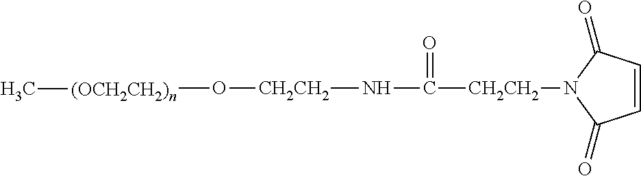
N(C([CH2CH2]N1C(=O)C=CC1=O)=O)[CH2CH2]O[(OCH2CH2)n]C
